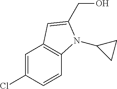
C1=C(Cl)C=CC2=C1C=C(CO)N2C1CC1
